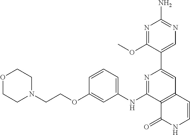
N1=C(NC2=CC=CC(OCCN3CCOCC3)=C2)C2=C(C=C1C1=CN=C(N)N=C1OC)C=CNC2=O
